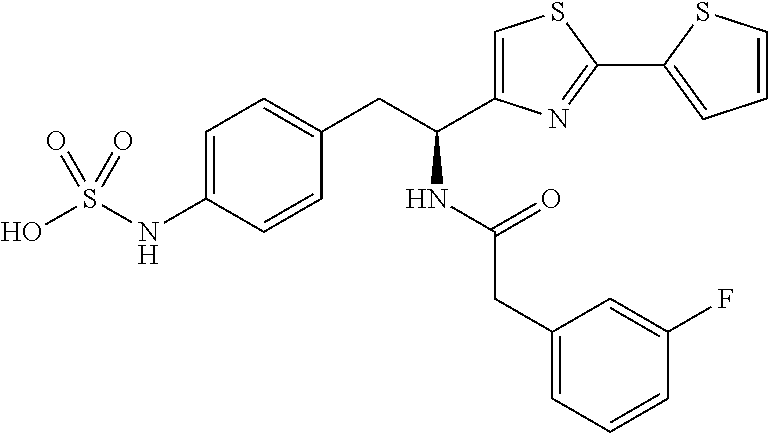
OS(NC1=CC=C(CC(C2=CSC(C3=CC=CS3)=N2)NC(CC2=CC=CC(F)=C2)=O)C=C1)(=O)=O
